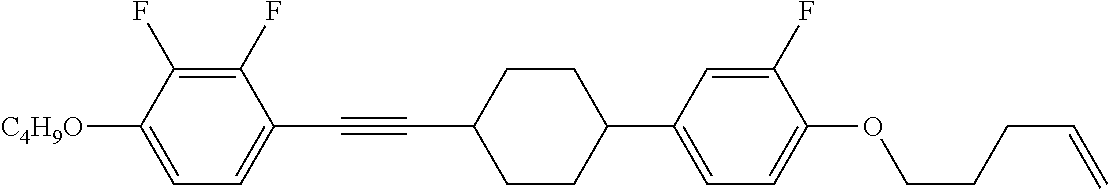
C1(F)=C(F)C([C4H9O])=CC=C1C#CC1CCC(C2=CC=C(OCCCC=C)C(F)=C2)CC1
